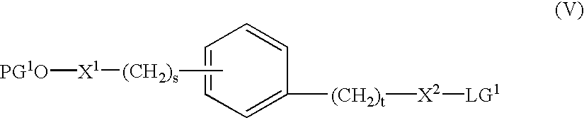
C1=C([(CH2)t][X2][LG1])C=CC=C1.C[(CH2)s][X1][PG1O]
